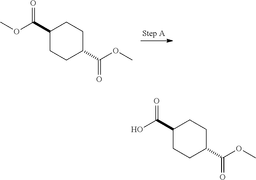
C1(C(OC)=O)CCC(C(OC)=O)CC1.C1(C(OC)=O)CCC(C(O)=O)CC1
